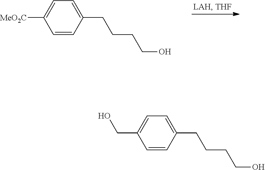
C1=CC(CCCCO)=CC=C1[MeO2C].C1=CC(CCCCO)=CC=C1CO
